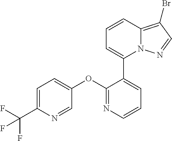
C1=C(C(F)(F)F)N=CC(OC2=NC=CC=C2C2=CC=CC3=C(Br)C=NN23)=C1
